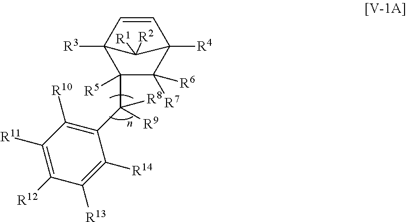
[R7]C1([R6])C([R5])(C([R8])([R9])C2=C([R10])C([R11])=C([R12])C([R13])=C2[R14])C2([R3])C=CC1([R4])C2([R1])[R2]
